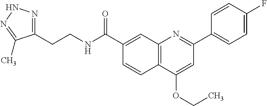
C1(C(NCCC2=NNN=C2C)=O)=CC2=C(C=C1)C(OCC)=CC(C1=CC=C(F)C=C1)=N2
